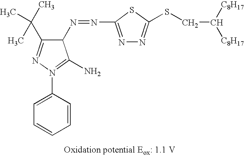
C1(N=NC2=NN=C(SCC([C8H17])[C8H17])S2)C(C(C)(C)C)=NN(C2=CC=CC=C2)=C1N
